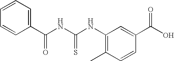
C1=CC=CC(C(NC(NC2=C(C)C=CC(C(O)=O)=C2)=S)=O)=C1
